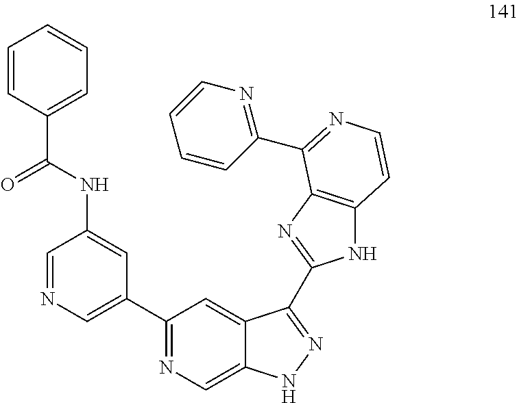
C1=NC=C(C2=NC=C3C(=C2)C(C2=NC4=C(N2)C=CN=C4C2=NC=CC=C2)=NN3)C=C1NC(C1=CC=CC=C1)=O
